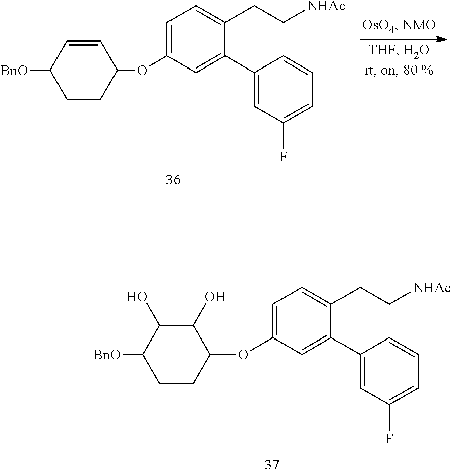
C1=C(OC2CCC([BnO])C(O)C2O)C=C(C2=CC(F)=CC=C2)C(CC[NHAc])=C1.C1=C(OC2CCC([BnO])C=C2)C=C(C2=CC(F)=CC=C2)C(CC[NHAc])=C1
